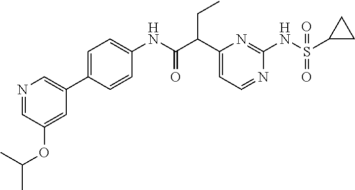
C1(C(C(NC2=CC=C(C3=CN=CC(OC(C)C)=C3)C=C2)=O)CC)=CC=NC(NS(C2CC2)(=O)=O)=N1
